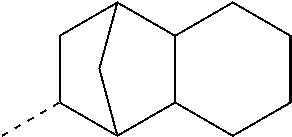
C12C3C(C)CC(C1CCCC2)C3
